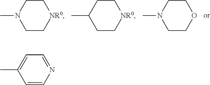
CN1CC[NR0]CC1.CC1CC[NR0]CC1.CN1CCOCC1.C1=CN=CC=C1C
